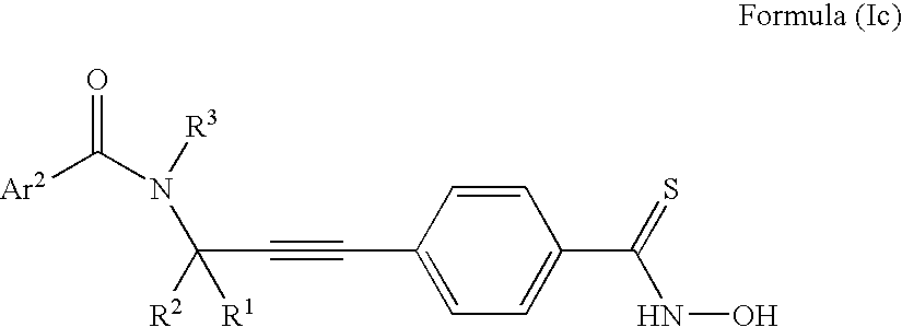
C1=CC(C#CC([R2])([R1])N([R3])C([Ar2])=O)=CC=C1C(=S)NO
